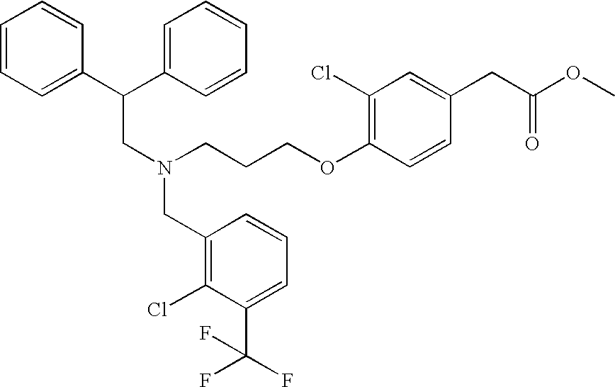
C1=CC(OCCCN(CC(C2=CC=CC=C2)C2=CC=CC=C2)CC2=C(Cl)C(C(F)(F)F)=CC=C2)=C(Cl)C=C1CC(OC)=O
